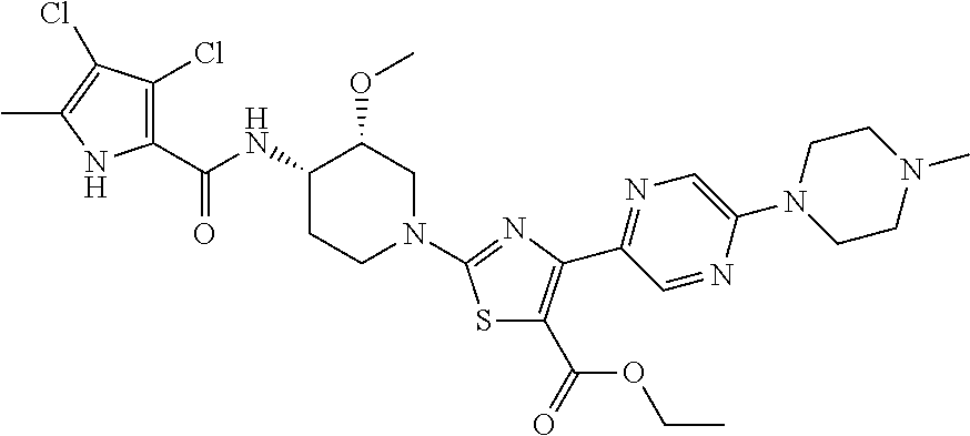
C(NC1CCN(C2=NC(C3=NC=C(N4CCN(C)CC4)N=C3)=C(C(OCC)=O)S2)CC1OC)(=O)C1=C(Cl)C(Cl)=C(C)N1
